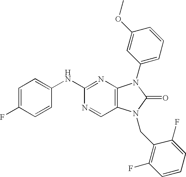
C1(NC2=CC=C(F)C=C2)=NC2=C(C=N1)N(CC1=C(F)C=CC=C1F)C(=O)N2C1=CC=CC(OC)=C1
